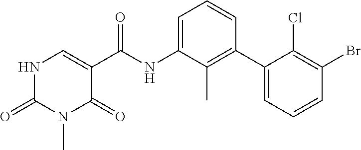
N1(C)C(=O)NC=C(C(NC2=CC=CC(C3=CC=CC(Br)=C3Cl)=C2C)=O)C1=O
